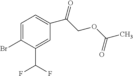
C1=C(Br)C(C(F)F)=CC(C(COC(C)=O)=O)=C1
